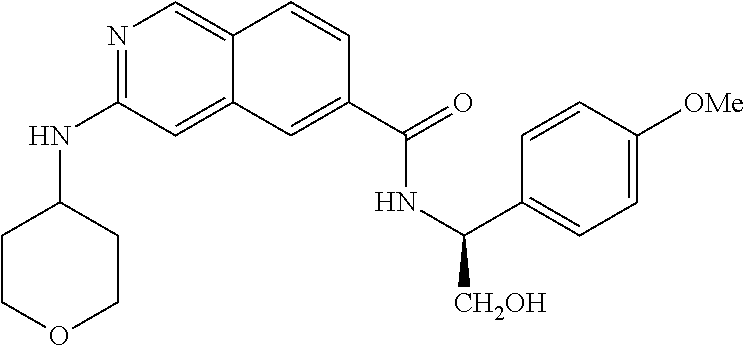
N1=C(NC2CCOCC2)C=C2C(=C1)C=CC(C(=O)NC(C1=CC=C([OMe])C=C1)[CH2OH])=C2
